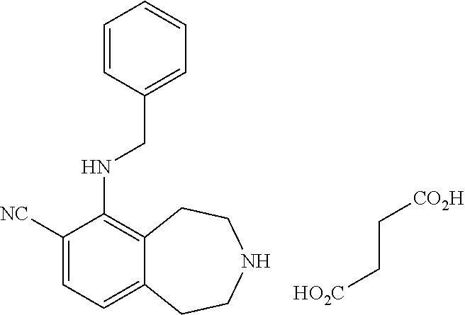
C1([NC])=CC=C2C(=C1NCC1=CC=CC=C1)CCNCC2.[HO2C]CC[CO2H]
